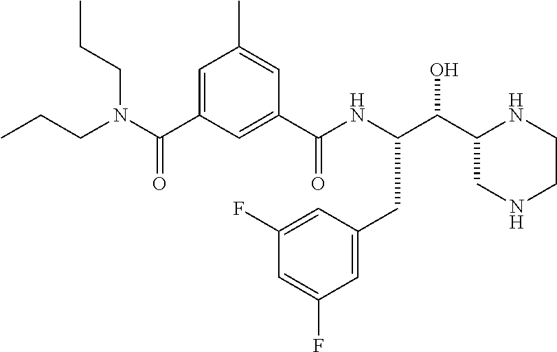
C(C1CNCCN1)(O)C(NC(C1=CC(C(N(CCC)CCC)=O)=CC(C)=C1)=O)CC1=CC(F)=CC(F)=C1
